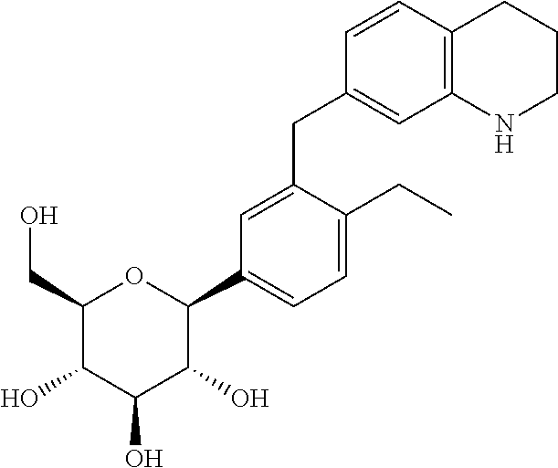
C1(CO)C(O)C(O)C(O)C(C2=CC=C(CC)C(CC3=CC4=C(C=C3)CCCN4)=C2)O1
